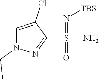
S(=O)(C1=NN(CC)C=C1Cl)(=N[TBS])N
